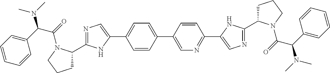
C1=CC(C2=CN=C(C3=CN=C(C4CCCN4C(=O)C(N(C)C)C4=CC=CC=C4)N3)C=C2)=CC=C1C1=CN=C(C2CCCN2C(=O)C(C2=CC=CC=C2)N(C)C)N1
